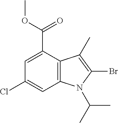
C1=C(C(OC)=O)C2=C(C=C1Cl)N(C(C)C)C(Br)=C2C
